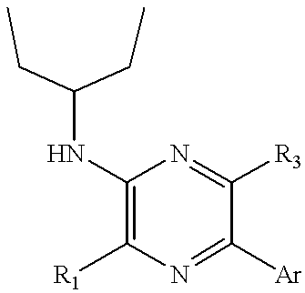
C1(NC(CC)CC)=C([R1])N=C([Ar])C([R3])=N1
